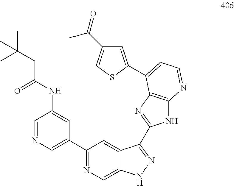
C1=NC=C(C2=NC=C3C(=C2)C(C2=NC4=C(N2)N=CC=C4C2=CC(C(C)=O)=CS2)=NN3)C=C1NC(=O)CC(C)(C)C
